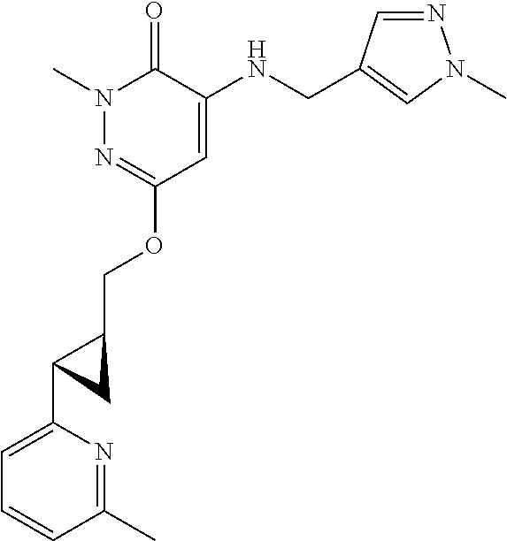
N1(C)N=C(OCC2C(C3=CC=CC(C)=N3)C2)C=C(NCC2=CN(C)N=C2)C1=O
